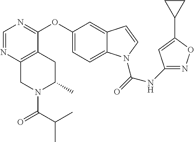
O(C1=CC=C2C(=C1)C=CN2C(=O)NC1=NOC(C2CC2)=C1)C1=NC=NC2=C1CC(C)N(C(=O)C(C)C)C2
